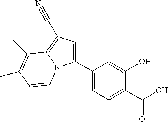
C1(C2=CC=C(C(O)=O)C(O)=C2)=CC(C#N)=C2N1C=CC(C)=C2C
